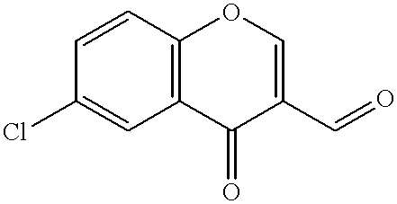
C1=CC2=C(C=C1Cl)C(=O)C(C=O)=CO2
